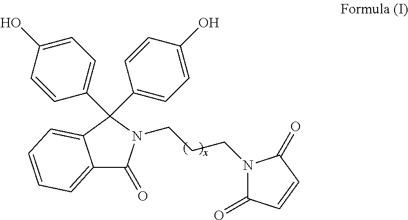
C12=CC=CC=C1C(C1=CC=C(O)C=C1)(C1=CC=C(O)C=C1)N(CCCN1C(=O)C=CC1=O)C2=O
